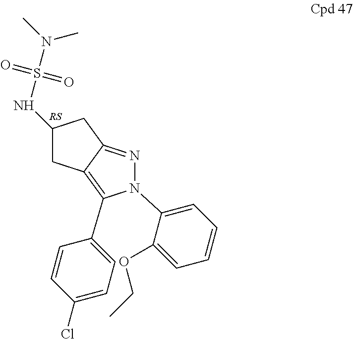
C1C2=C(C3=CC=C(Cl)C=C3)N(C3=CC=CC=C3OCC)N=C2CC1NS(N(C)C)(=O)=O.[RS]
